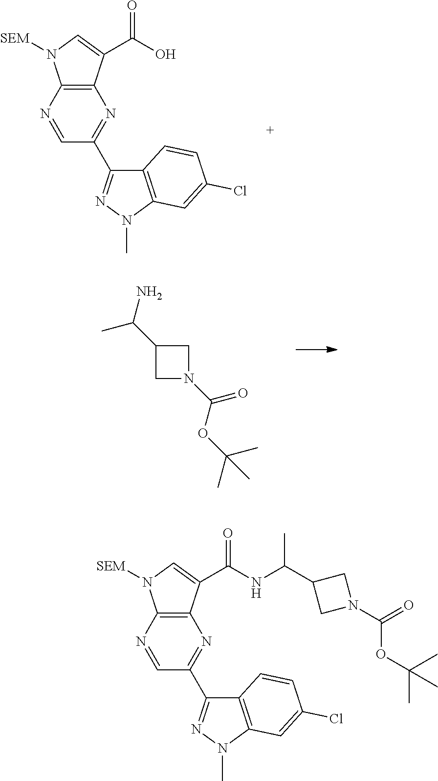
C12=C(N=CC(C3=NN(C)C4=C3C=CC(Cl)=C4)=N1)N([SEM])C=C2C(O)=O.C1N(C(OC(C)(C)C)=O)CC1C(N)C.C12=C(N=CC(C3=NN(C)C4=C3C=CC(Cl)=C4)=N1)N([SEM])C=C2C(NC(C1CN(C(=O)OC(C)(C)C)C1)C)=O
